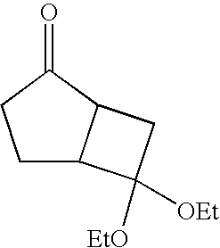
C1C2C(C(=O)C1)CC2([EtO])[OEt]
